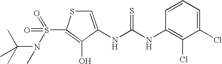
C1=C(NC(=S)NC2=C(Cl)C(Cl)=CC=C2)C(O)=C(S(=O)(=O)N(C)C(C)(C)C)S1
